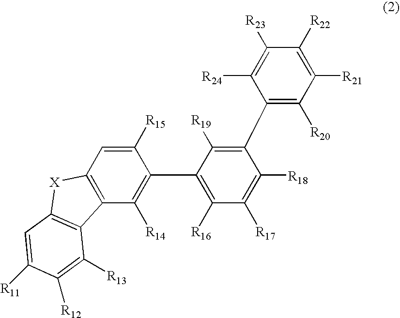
C1(C2=C([R20])C([R21])=C([R22])C([R23])=C2[R24])=C([R19])C(C2=C([R14])C3=C(C=C2[R15])[X]C2=C3C([R13])=C([R12])C([R11])=C2)=C([R16])C([R17])=C1[R18]
